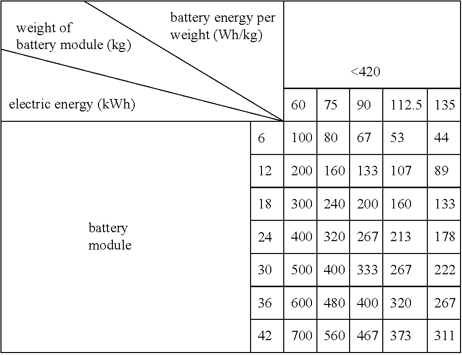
C1C2C3C4567C8C9C4%10C4%11C9C9C%12C(C%13C%12%14C49C49C%14%12C%13C%13C%14C%15C%16C%17CC%18C%17%19C%16%17C%15%16C%14%15C%13%12C4%12C%154C%16%13C%17%14C%19%15C%18C%16C%15%17C%14%15C%13%14C4%13C%124C%119C%109C4%10C%134C%14%11C%15%12C%17%13C%16C%14C%13%15C%12%13C%11%12C4%11C%104C59C3C4C%11C%12C%13C%15C%14CCCCCCC2)CC8C6CC17
